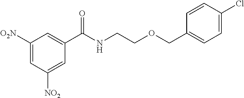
C1(C(NCCOCC2=CC=C(Cl)C=C2)=O)=CC([O2N])=CC([NO2])=C1
